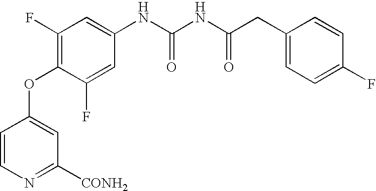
C1(F)=C(OC2=CC([CONH2])=NC=C2)C(F)=CC(NC(=O)NC(=O)CC2=CC=C(F)C=C2)=C1
